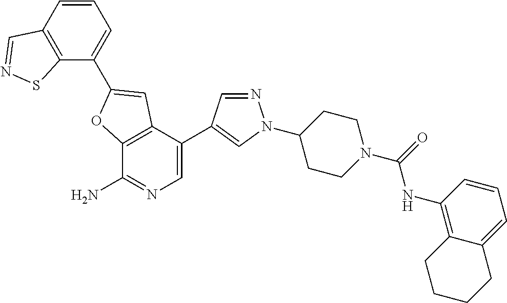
C12=C(C(C3=CN(C4CCN(C(NC5=C6C(=CC=C5)CCCC6)=O)CC4)N=C3)=CN=C1N)C=C(C1=CC=CC3=C1SN=C3)O2
